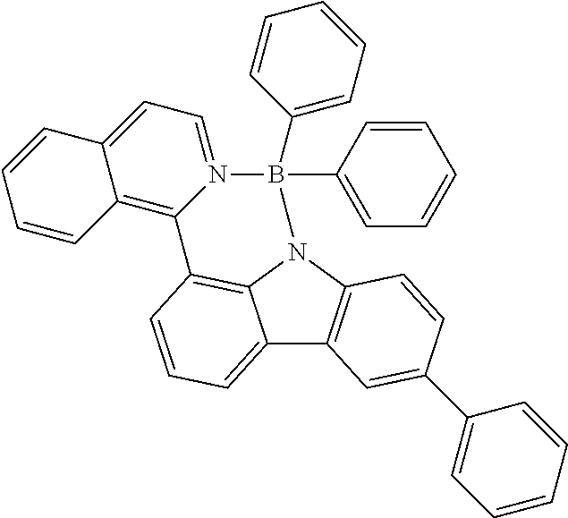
C12=CC=CC3=C1N(C1=C2C=C(C2=CC=CC=C2)C=C1)B(C1=CC=CC=C1)(C1=CC=CC=C1)N1=CC=C2C(=C31)C=CC=C2
